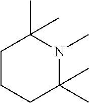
C1CCC(C)(C)N(C)C1(C)C
